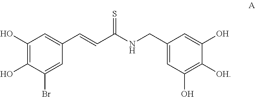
C1(O)=C(O)C(Br)=CC(C=CC(NCC2=CC(O)=C([OH])C(O)=C2)=S)=C1
